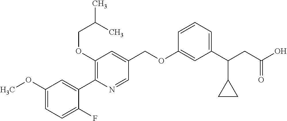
C1(OC)=CC=C(F)C(C2=C(OCC(C)C)C=C(COC3=CC(C(CC(O)=O)C4CC4)=CC=C3)C=N2)=C1
